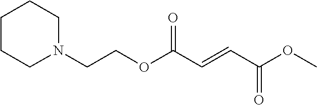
N1(CCOC(C=CC(OC)=O)=O)CCCCC1
